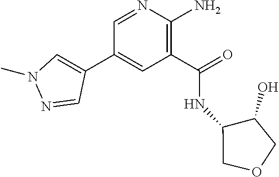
C1(C(=O)NC2C(O)COC2)=C(N)N=CC(C2=CN(C)N=C2)=C1
